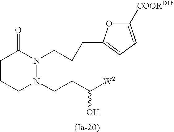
C1CCN(CCC([W2])O)N(CCCC2=CC=C([COORD1b])O2)C1=O
